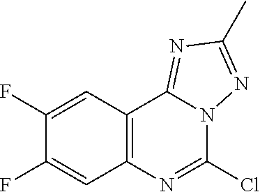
C12=C(C3=NC(C)=NN3C(Cl)=N1)C=C(F)C(F)=C2
